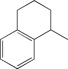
C1=CC=CC2=C1CCCC2C
